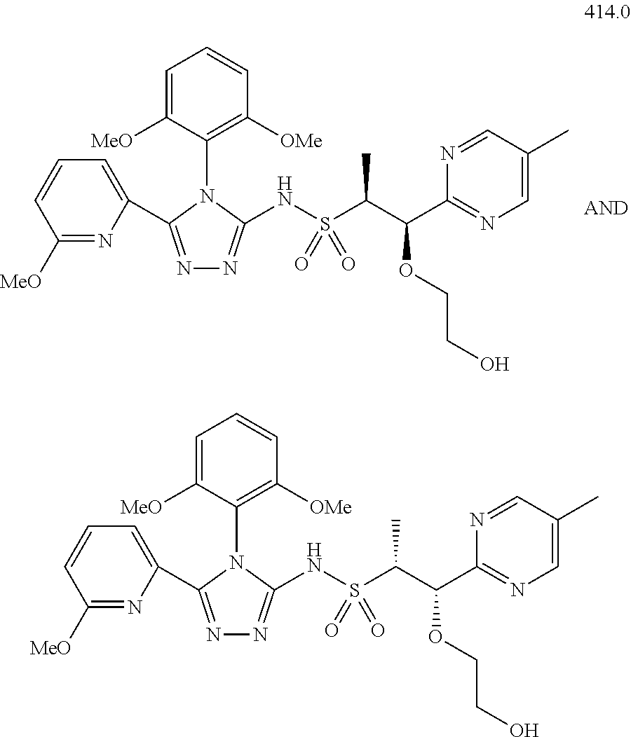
C1=C([MeO])C(N2C(C3=CC=CC([MeO])=N3)=NN=C2NS(C(C(C2=NC=C(C)C=N2)OCCO)C)(=O)=O)=C([OMe])C=C1.C1=C([MeO])C(N2C(C3=CC=CC([MeO])=N3)=NN=C2NS(C(C(C2=NC=C(C)C=N2)OCCO)C)(=O)=O)=C([OMe])C=C1
